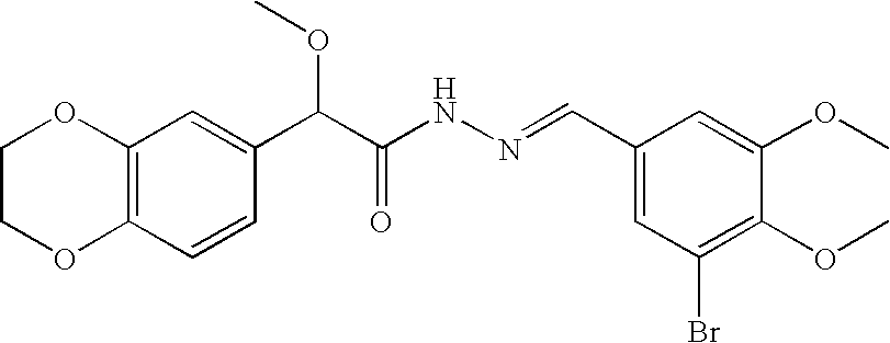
C12=C(C=CC(C(C(NN=CC3=CC(Br)=C(OC)C(OC)=C3)=O)OC)=C1)OCCO2
